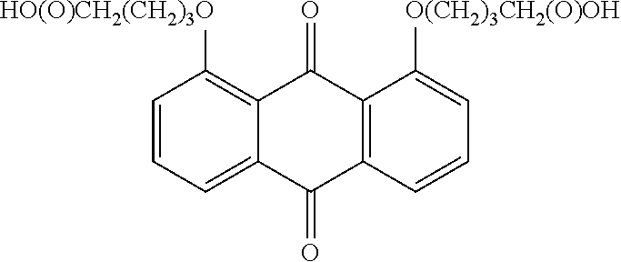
C12=C([HO(O)CH2(CH2)3O])C=CC=C1C(=O)C1=C(C2=O)C([O(CH2)3CH2(O)OH])=CC=C1
